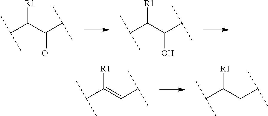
C(C(C(C(C)C)=O)[R1])(C)C.C(C(C(C(C)C)O)[R1])(C)C.C(C(=CC(C)C)[R1])(C)C.C(C(CC(C)C)[R1])(C)C
